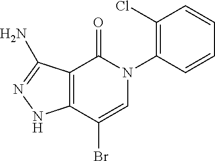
C12=C(C(Br)=CN(C3=C(Cl)C=CC=C3)C1=O)NN=C2N
